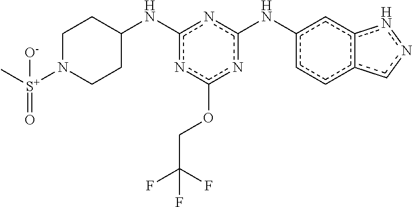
N(c1nc(OCC(F)(F)F)nc(NC2CCN([S+](C)(=O)[O-])CC2)n1)c1cc2c(cc1)cnn2
